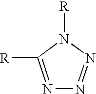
C1([R])=NN=NN1[R]
